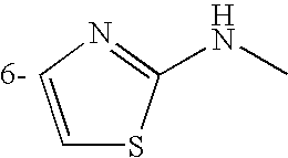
N(C)C1=NC=CS1
